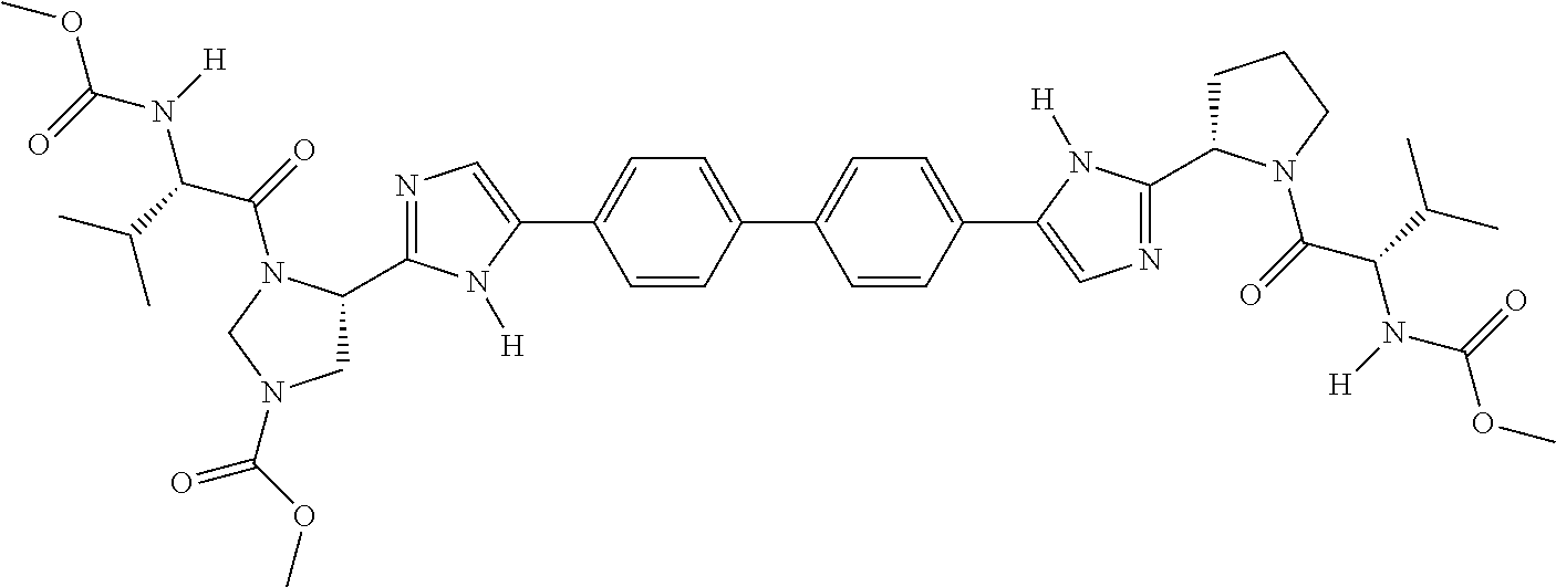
COC(N(C(C(C)C)C(=O)N1C(C2=NC=C(C3=CC=C(C4=CC=C(C5=CN=C(C6CCCN6C(=O)C(C(C)C)N(C(OC)=O)[H])N5[H])C=C4)C=C3)N2[H])CN(C(=O)OC)C1)[H])=O
